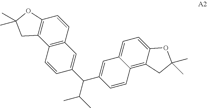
C12=C3C(=CC=C1C=C(C(C(C)C)C1=CC4=C(C5=C(C=C4)OC(C)(C)C5)C=C1)C=C2)OC(C)(C)C3
